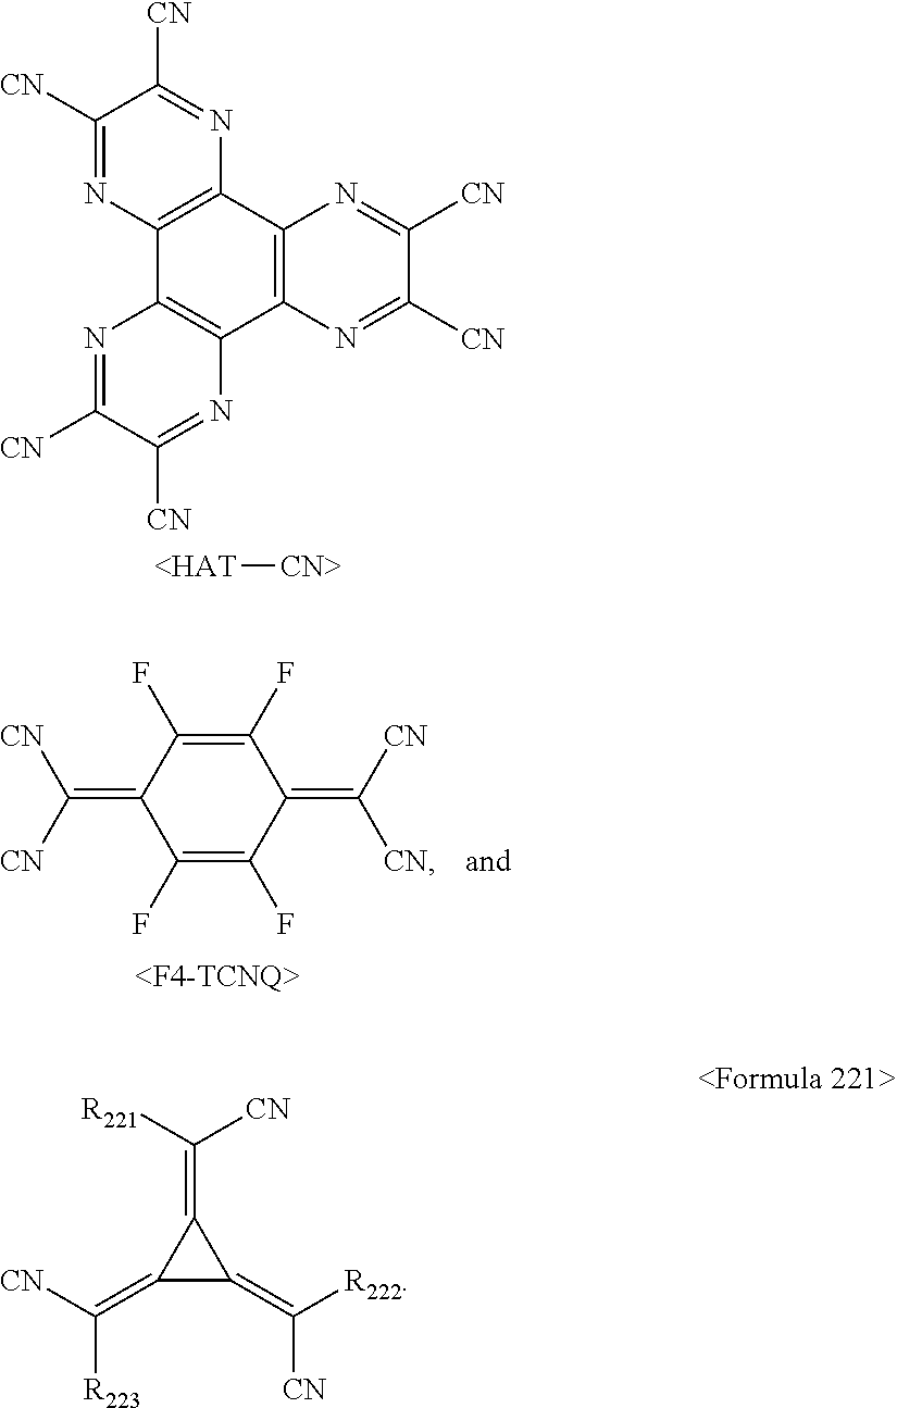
C12=C(C3=C(C4=C1N=C([CN])C([CN])=N4)N=C([CN])C([CN])=N3)N=C([CN])C([CN])=N2.[<HAT][CN>].C1(F)=C(F)C(=C([CN])[CN])C(F)=C(F)C1=C([CN])[CN].C1(=C([R223])[CN])C(=C([CN])[R222])C1=C([CN])[R221]
